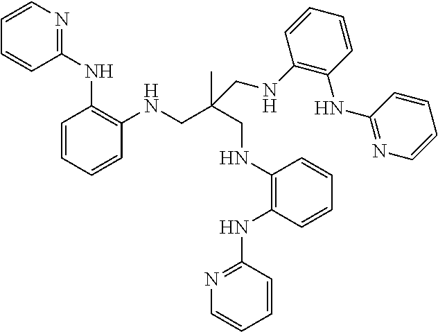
C1=CN=C(NC2=C(NCC(C)(CNC3=C(NC4=NC=CC=C4)C=CC=C3)CNC3=C(NC4=NC=CC=C4)C=CC=C3)C=CC=C2)C=C1
